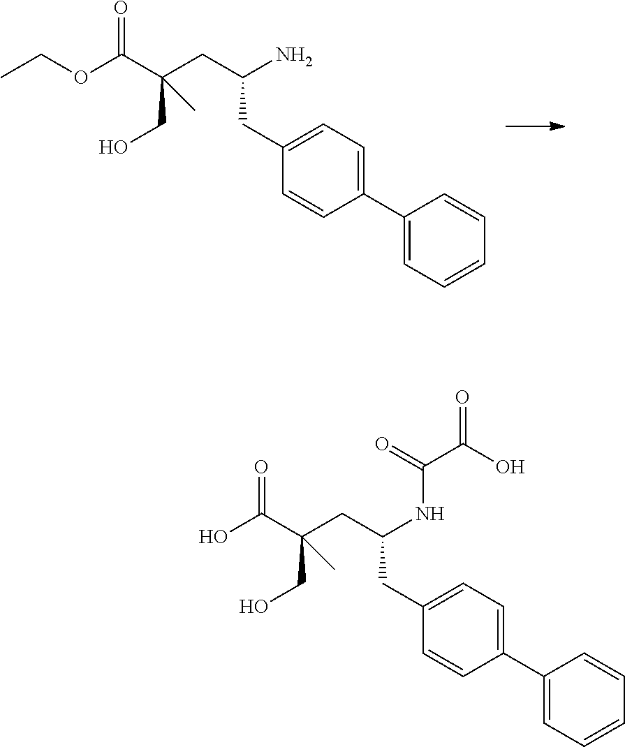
NC(CC1=CC=C(C2=CC=CC=C2)C=C1)CC(CO)(C(OCC)=O)C.N(C(CC1=CC=C(C2=CC=CC=C2)C=C1)CC(CO)(C(O)=O)C)C(C(O)=O)=O
